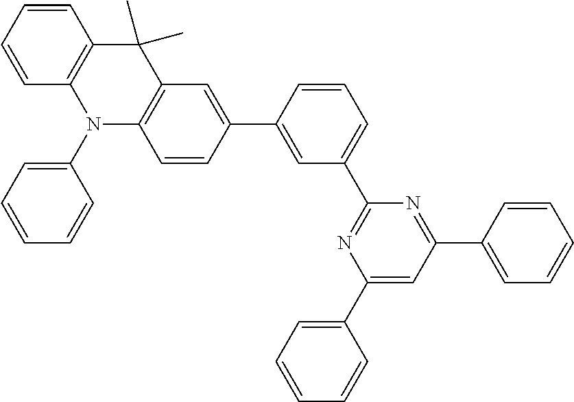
C1(C2=CC(C3=NC(C4=CC=CC=C4)=CC(C4=CC=CC=C4)=N3)=CC=C2)=CC2=C(C=C1)N(C1=CC=CC=C1)C1=C(C2(C)C)C=CC=C1
